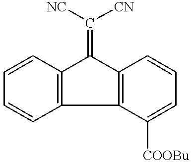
C1=CC2=C(C=C1)C1=C(C2=C([NC])[CN])C=CC=C1[COOBu]
